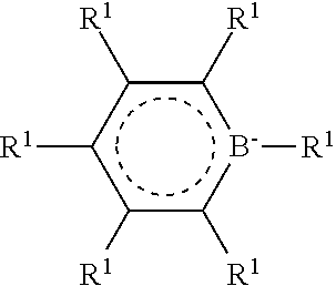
c1([R1])c([R1])[b-]([R1])c([R1])c([R1])c1[R1]
